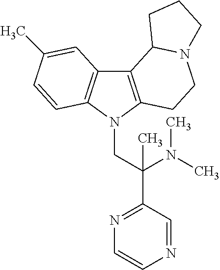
C12=C(N(CC(C3=NC=CN=C3)(N(C)C)C)C3=C1C=C(C)C=C3)CCN1C2CCC1
